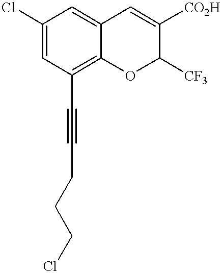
C12=C(C#CCCCCl)C=C(Cl)C=C1C=C([CO2H])C([CF3])O2
